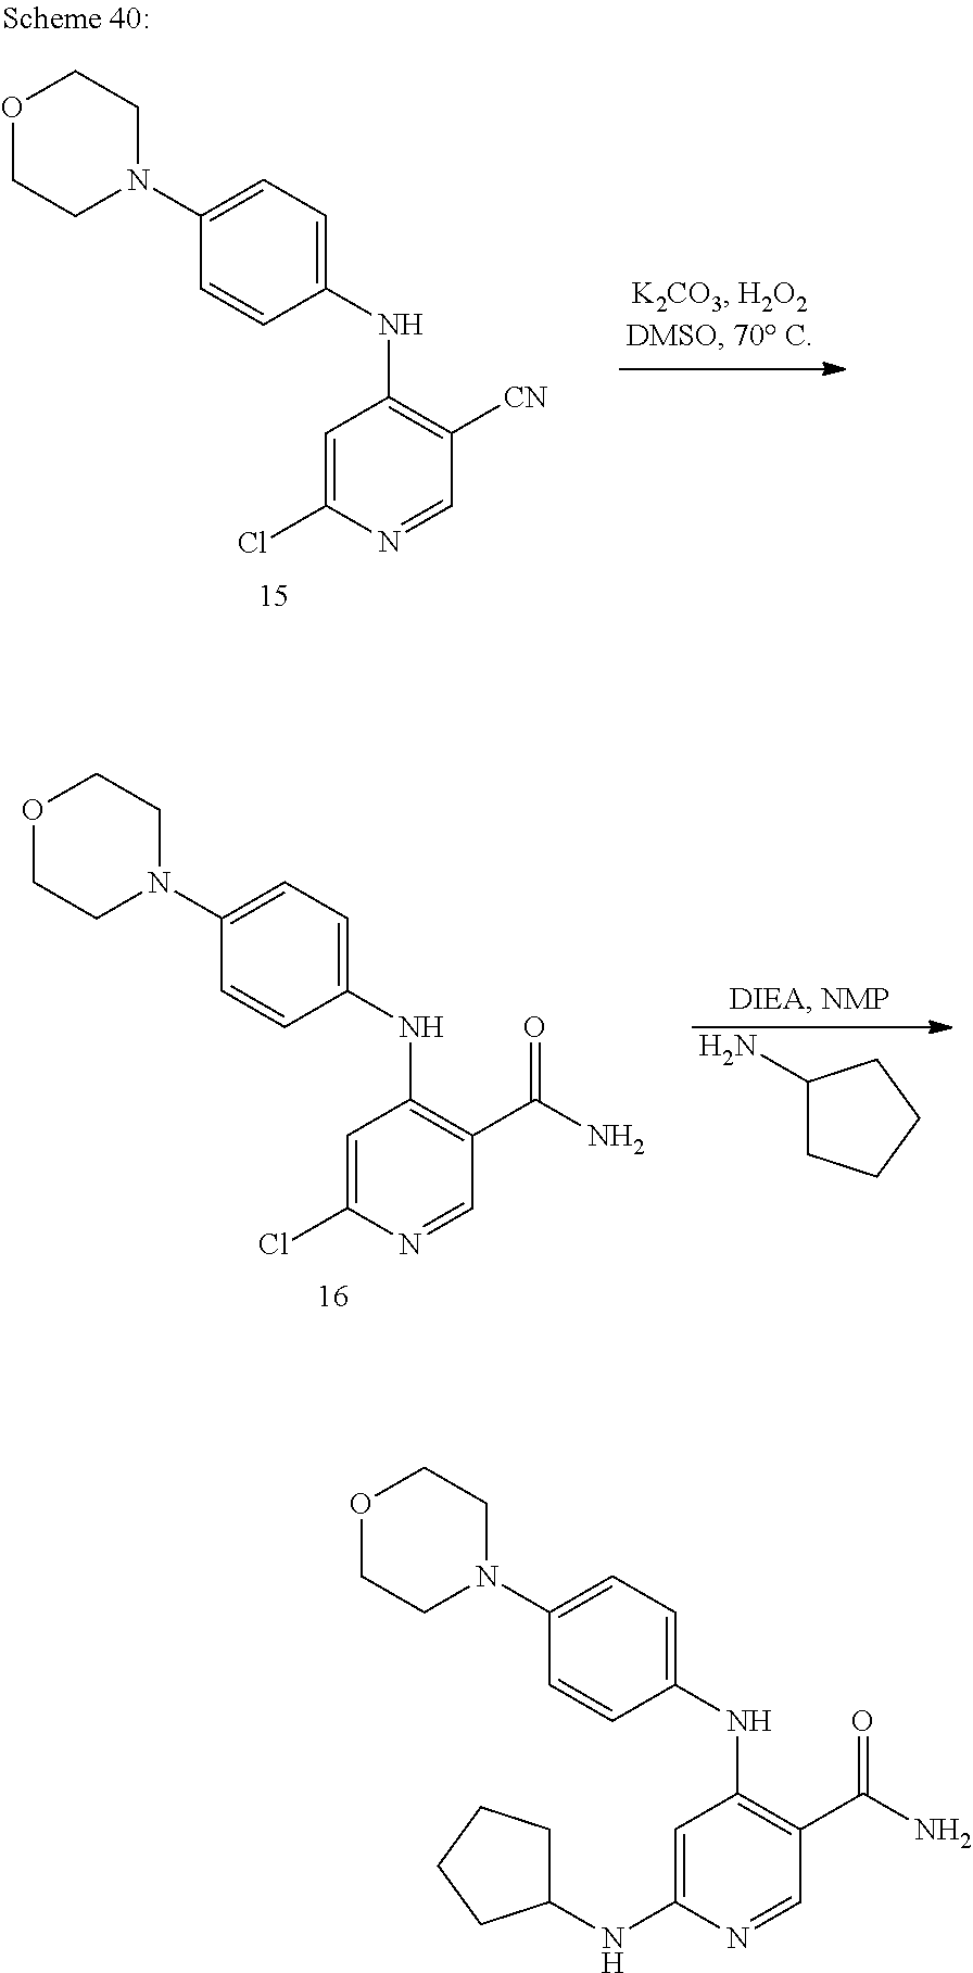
O1CCN(C2=CC=C(NC3=C([CN])C=NC(Cl)=C3)C=C2)CC1.O1CCN(C2=CC=C(NC3=C(C(N)=O)C=NC(Cl)=C3)C=C2)CC1.C1(N)CCCC1.O1CCN(C2=CC=C(NC3=C(C(N)=O)C=NC(NC4CCCC4)=C3)C=C2)CC1
